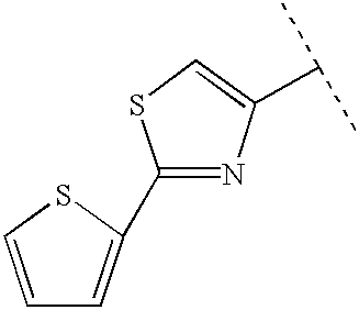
C1(C2=CC=CS2)=NC(C(C)C)=CS1
